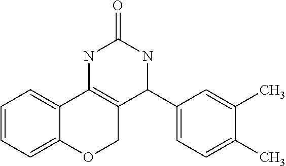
C1=CC=C2C(=C1)C1=C(CO2)C(C2=CC=C(C)C(C)=C2)NC(=O)N1
